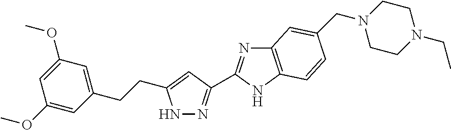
N1N=C(C2=NC3=C(N2)C=CC(CN2CCN(CC)CC2)=C3)C=C1CCC1=CC(OC)=CC(OC)=C1
